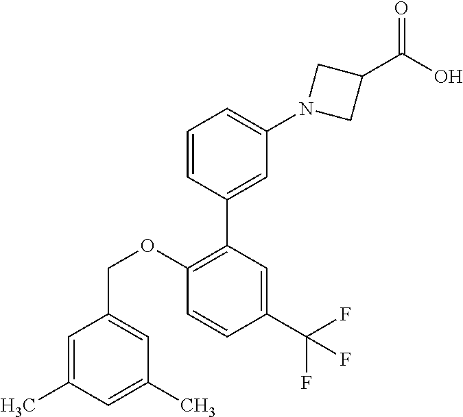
C1=CC(C2=C(OCC3=CC(C)=CC(C)=C3)C=CC(C(F)(F)F)=C2)=CC(N2CC(C(O)=O)C2)=C1
